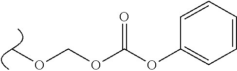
COCOC(=O)OC1=CC=CC=C1
